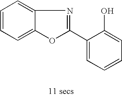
C1=CC=C2C(=C1)N=C(C1=CC=CC=C1O)O2
